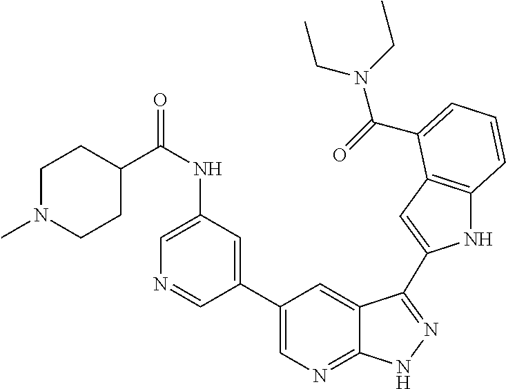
C1(C2=CN=C3C(=C2)C(C2=CC4=C(N2)C=CC=C4C(=O)N(CC)CC)=NN3)=CC(NC(C2CCN(C)CC2)=O)=CN=C1
